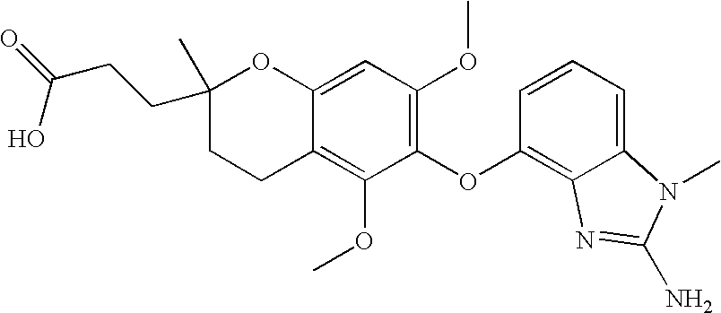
C1(C)(CCC(=O)O)OC2=CC(OC)=C(OC3=C4C(=CC=C3)N(C)C(N)=N4)C(OC)=C2CC1
